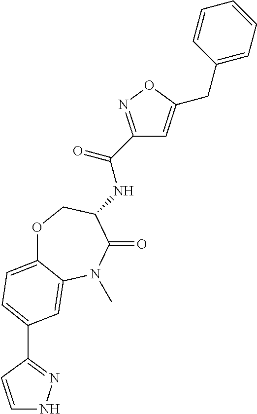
N(C(C1=NOC(CC2=CC=CC=C2)=C1)=O)C1C(=O)N(C)C2=CC(C3=NNC=C3)=CC=C2OC1
